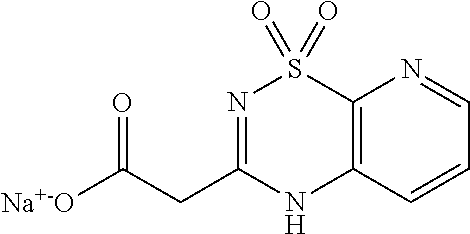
C12=C(C=CC=N1)NC(CC(=O)[Na+-O])=NS2(=O)=O
